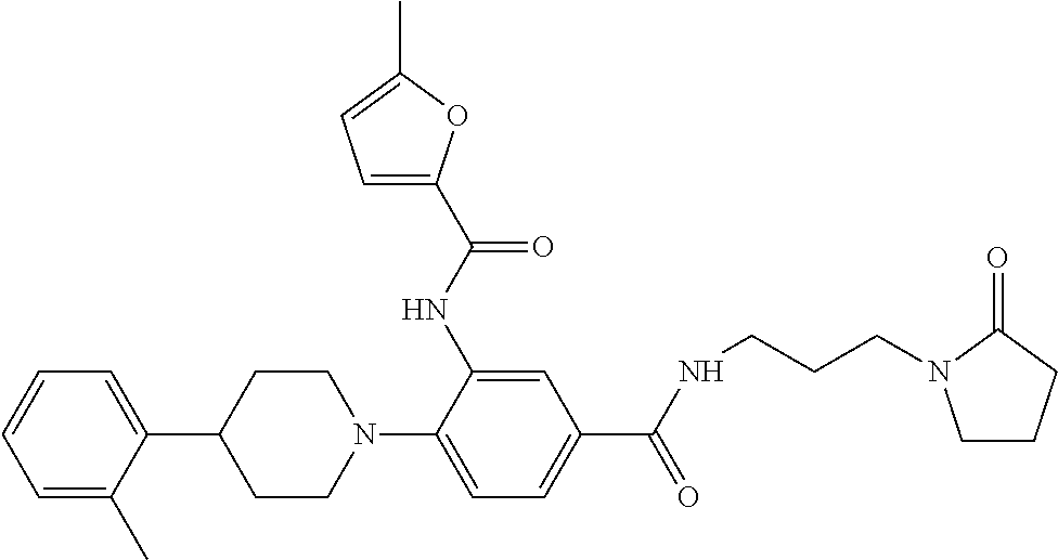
C1CN(C2=CC=C(C(NCCCN3CCCC3=O)=O)C=C2NC(=O)C2=CC=C(C)O2)CCC1C1=CC=CC=C1C
